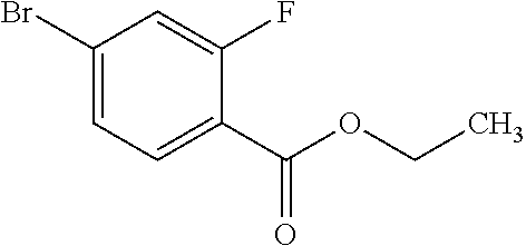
BrC1=CC=C(C(OCC)=O)C(F)=C1
